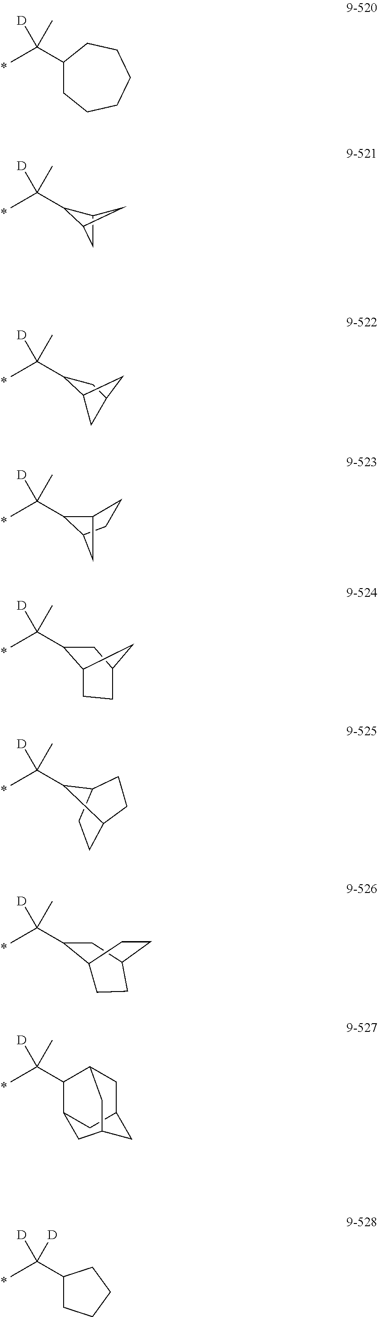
[D]C(C1C2CC1C2)(C)C.[D]C(C1CC2CC1C2)(C)C.[D]C(C1C2CC1CC2)(C)C.[D]C(C1CC2CCC1C2)(C)C.[D]C(C)(C1C2CCC1CC2)C.[D]C(C)(C1CC2CCC1CC2)C.[D]C(C)(C1C2CC3CC1CC(C3)C2)C.[D]C(C)(C1CCCC1)[D].[D]C(C)(C1CCCCCC1)C
